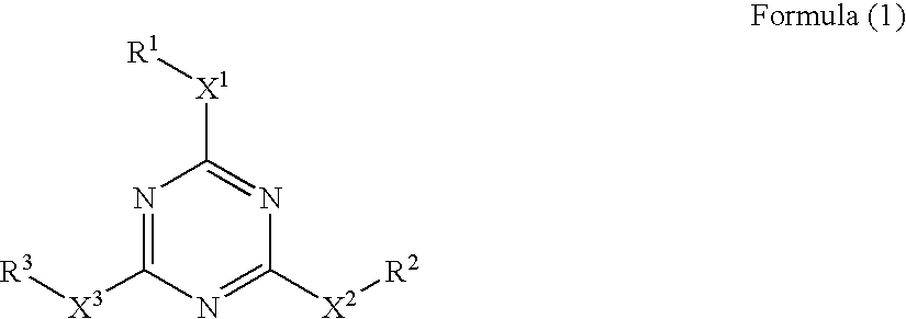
N1=C([X3][R3])N=C([X2][R2])N=C1[X1][R1]
